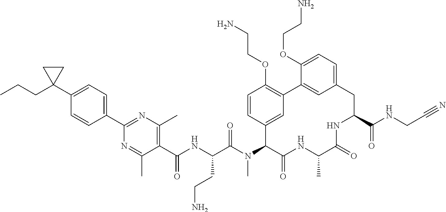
C1(C(NC(C(N(C2C(=O)NC(C)C(=O)NC(C(NCC#N)=O)CC3=CC=C(OCCN)C(=C3)C3=C(OCCN)C=CC2=C3)C)=O)CCN)=O)=C(C)N=C(C2=CC=C(C3(CCC)CC3)C=C2)N=C1C
